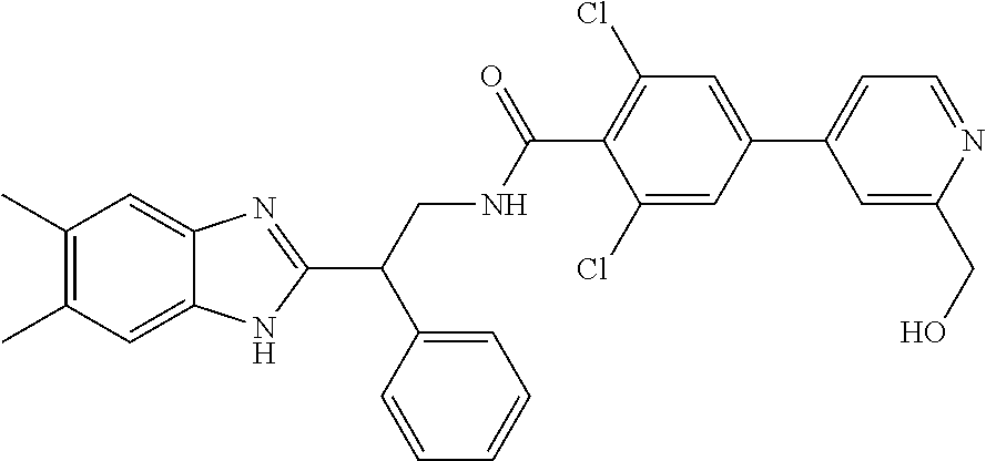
C1(C)=C(C)C=C2C(=C1)N=C(C(CNC(C1=C(Cl)C=C(C3=CC=NC(CO)=C3)C=C1Cl)=O)C1=CC=CC=C1)N2
